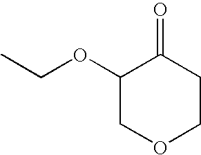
C1(OCC)COCCC1=O
